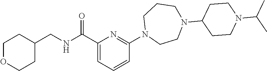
N(C(C1=CC=CC(N2CCN(C3CCN(C(C)C)CC3)CCC2)=N1)=O)CC1CCOCC1
